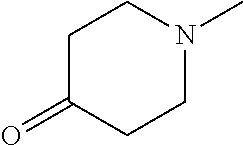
C1C(=O)CCN(C)C1
